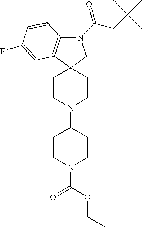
C12(CCN(C3CCN(C(=O)OCC)CC3)CC1)CN(C(CC(C)(C)C)=O)C1=C2C=C(F)C=C1
